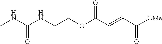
[OMe]C(C=CC(OCCNC(NC)=O)=O)=O
